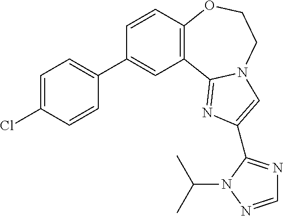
C1=CC2=C(C=C1C1=CC=C(Cl)C=C1)C1=NC(C3=NC=NN3C(C)C)=CN1CCO2
